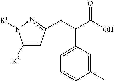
C1([R2])=CC(CC(C(O)=O)C2=CC=CC(C)=C2)=NN1[R1]
